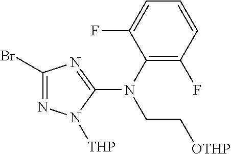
C1(Br)=NN([THP])C(N(CC[OTHP])C2=C(F)C=CC=C2F)=N1
